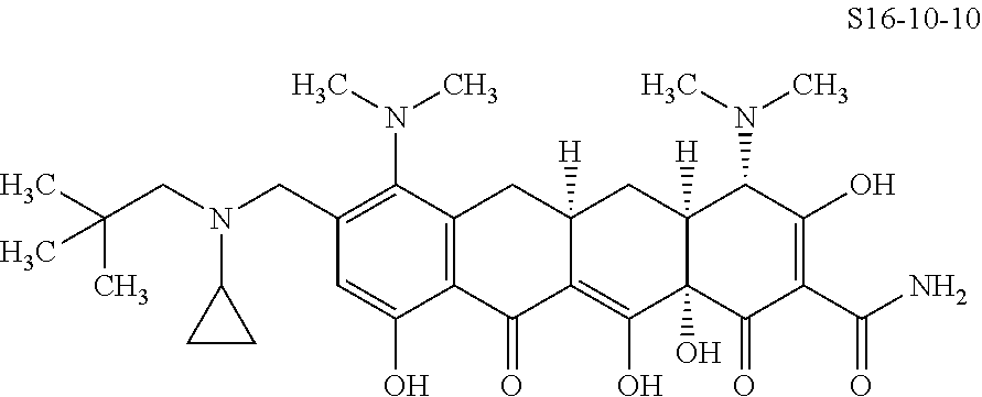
C12=C(C(=O)C3=C(O)C4(O)C([H])(CC3([H])C1)C(N(C)C)C(O)=C(C(N)=O)C4=O)C(O)=CC(CN(CC(C)(C)C)C1CC1)=C2N(C)C
